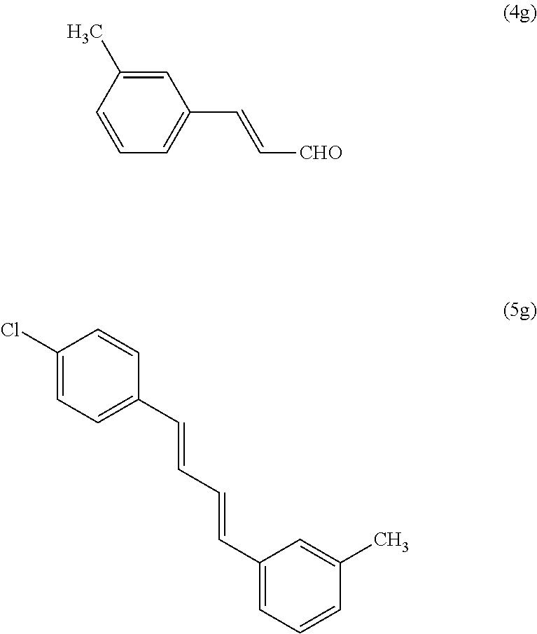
C1=C(C)C=CC=C1C=C[CHO].C1(Cl)=CC=C(C=CC=CC2=CC=CC(C)=C2)C=C1
